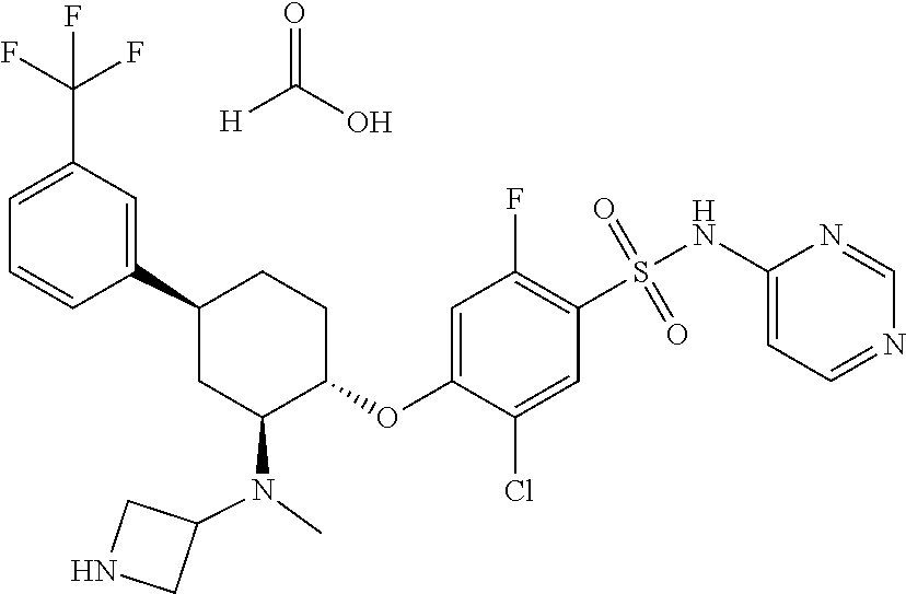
C1(C2CC(N(C)C3CNC3)C(OC3=CC(F)=C(S(NC4=CC=NC=N4)(=O)=O)C=C3Cl)CC2)=CC(C(F)(F)F)=CC=C1.O=C(O)[H]
